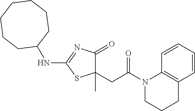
C1(CC(=O)N2CCCC3=C2C=CC=C3)(C)C(=O)N=C(NC2CCCCCCC2)S1
